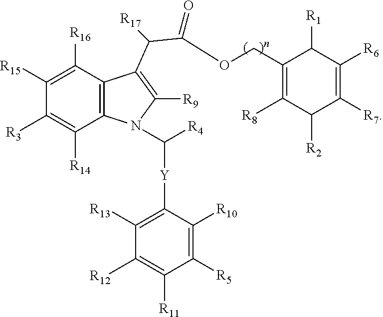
C12=C(C([R16])=C([R15])C([R3])=C1[R14])C(C(C(OCC1=C([R8])C([R2])C([R7])=C([R6])C1[R1])=O)[R17])=C([R9])N2C([R4])[Y]C1=C([R13])C([R12])=C([R11])C([R5])=C1[R10]
